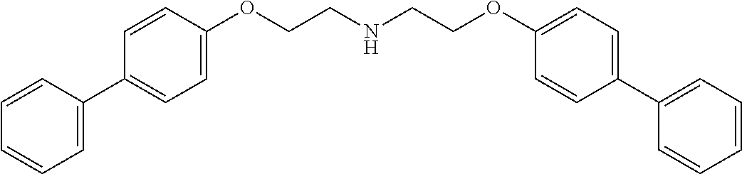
C1=CC(C2=CC=C(OCCNCCOC3=CC=C(C4=CC=CC=C4)C=C3)C=C2)=CC=C1
